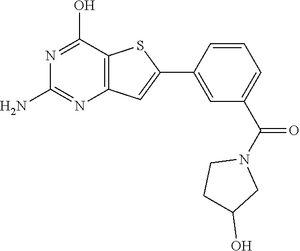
NC1=NC2=C(C(O)=N1)SC(C1=CC(C(N3CCC(O)C3)=O)=CC=C1)=C2
